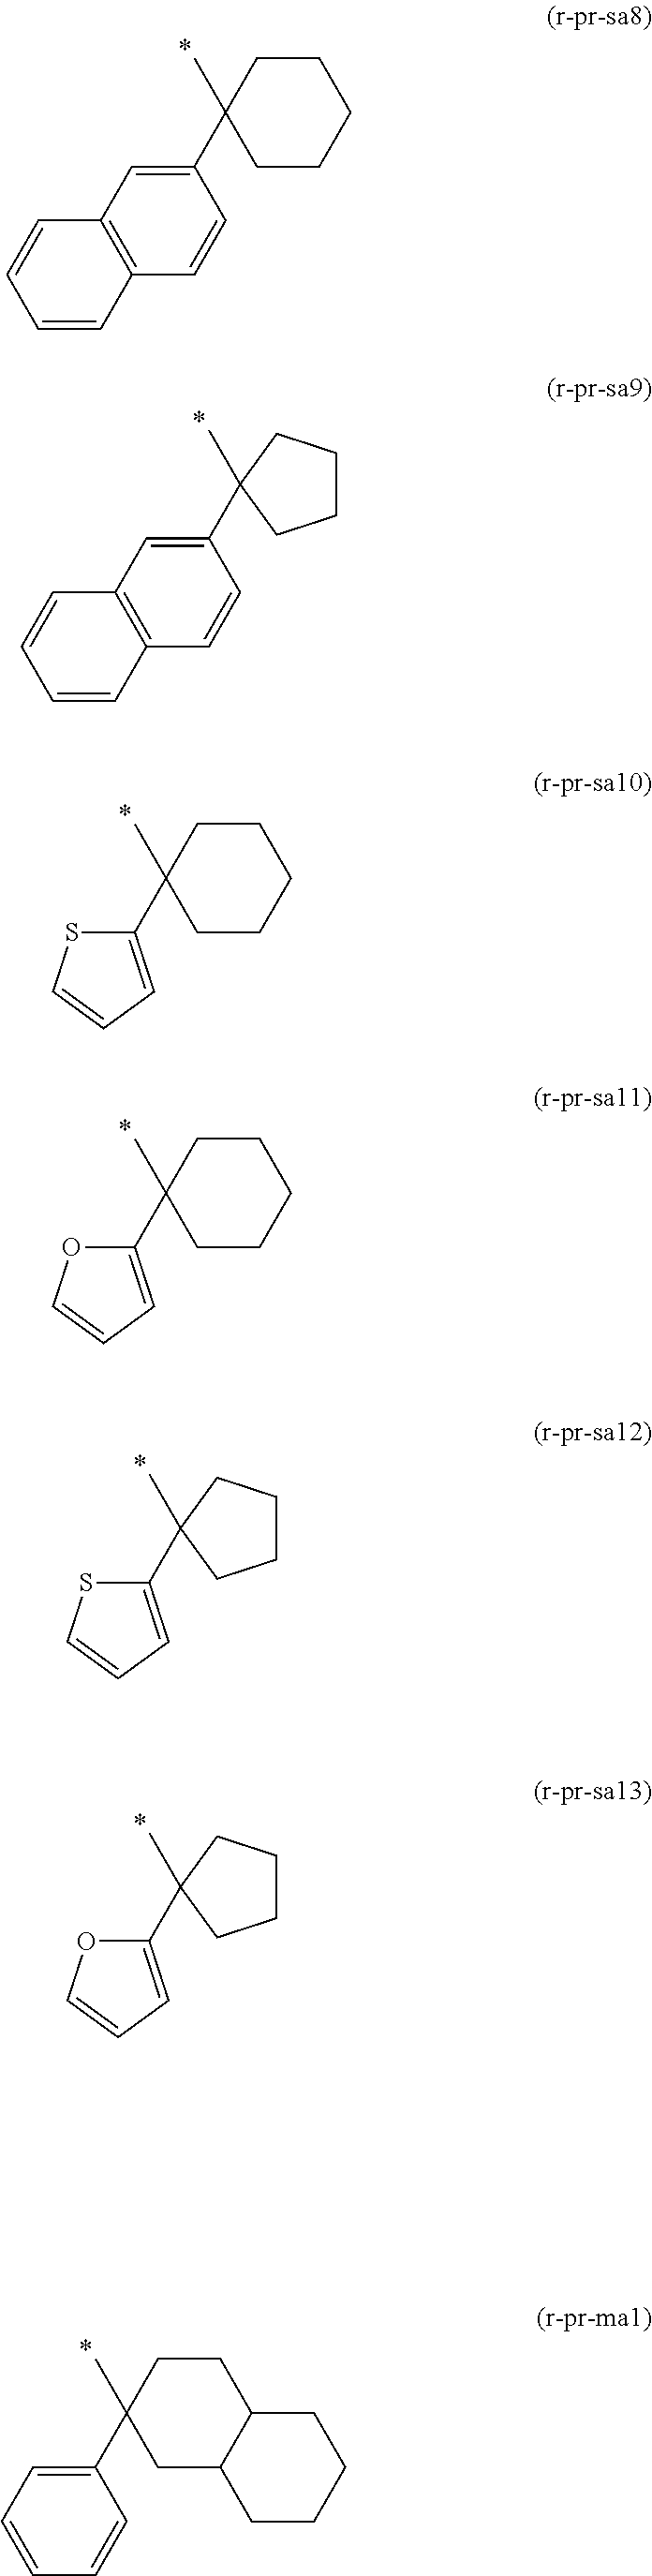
C1(C2(C)CCCCC2)=CC2=C(C=C1)C=CC=C2.C1(C2(C)CCCC2)=CC2=C(C=C1)C=CC=C2.C1(C2(C)CCCCC2)=CC=CS1.C1(C2(C)CC3C(CC2)CCCC3)=CC=CC=C1.C1(C2(C)CCCCC2)=CC=CO1.C1(C2(C)CCCC2)=CC=CS1.C1(C2(C)CCCC2)=CC=CO1
